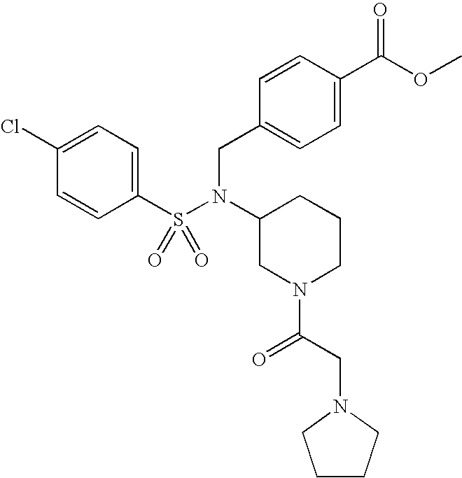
C1(Cl)=CC=C(S(=O)(N(CC2=CC=C(C(=O)OC)C=C2)C2CN(C(=O)CN3CCCC3)CCC2)=O)C=C1
